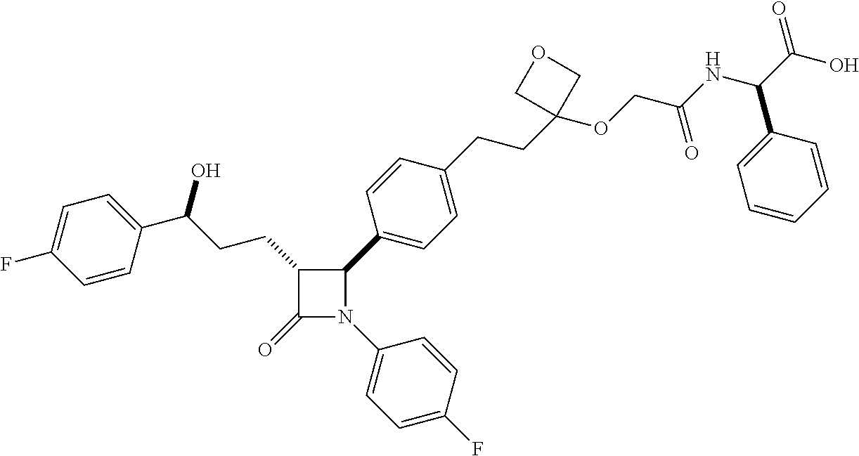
C1(=O)N(C2=CC=C(F)C=C2)C(C2=CC=C(CCC3(OCC(NC(C(O)=O)C4=CC=CC=C4)=O)COC3)C=C2)C1CCC(O)C1=CC=C(F)C=C1
